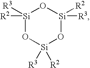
[Si]1([R3])([R2])O[Si]([R3])([R2])O[Si]([R3])([R2])O1
